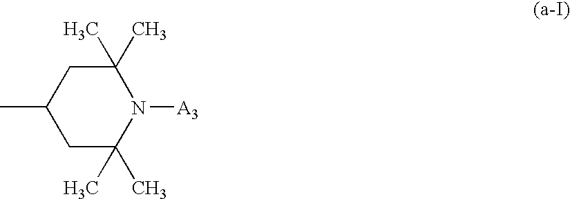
C1C(C)(C)N([A3])C(C)(C)CC1C
